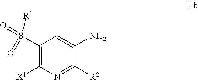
C1(S(=O)([R1])=O)=C([X1])N=C([R2])C(N)=C1
